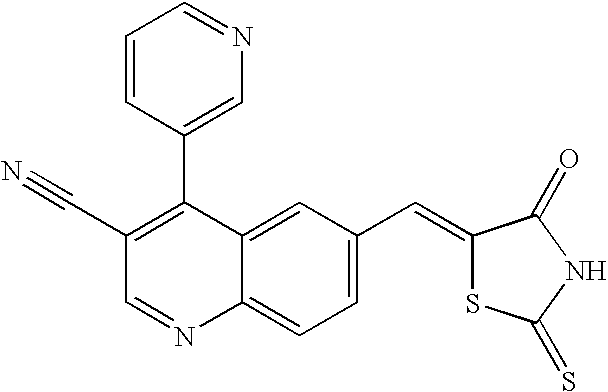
C1(C#N)=C(C2=CN=CC=C2)C2=CC(C=C3SC(=S)NC3=O)=CC=C2N=C1
